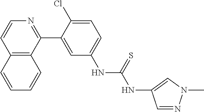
C12=C(C(C3=CC(NC(NC4=CN(C)N=C4)=S)=CC=C3Cl)=NC=C1)C=CC=C2
